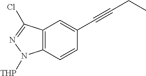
C12=C(C=CC(C#CCC)=C1)N([THP])N=C2Cl
